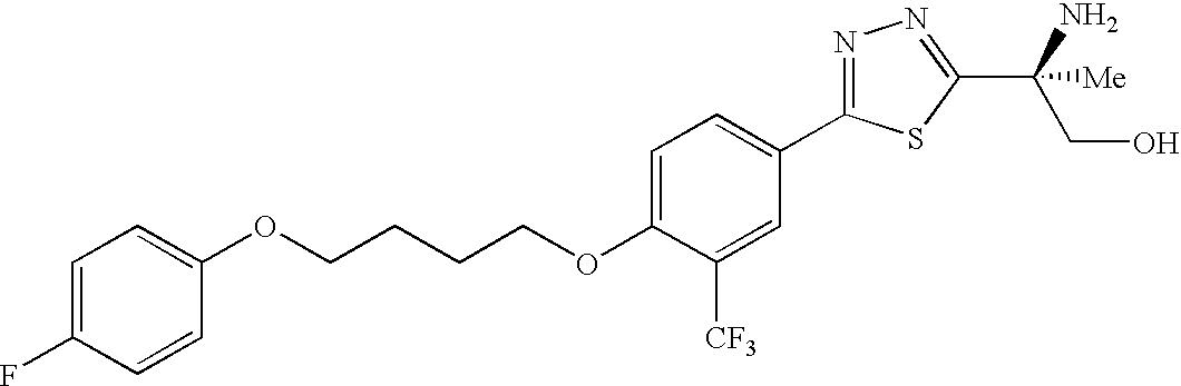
C(CCCOC1=CC=C(C2=NN=C(C(CO)([Me])N)S2)C=C1[CF3])OC1=CC=C(F)C=C1
